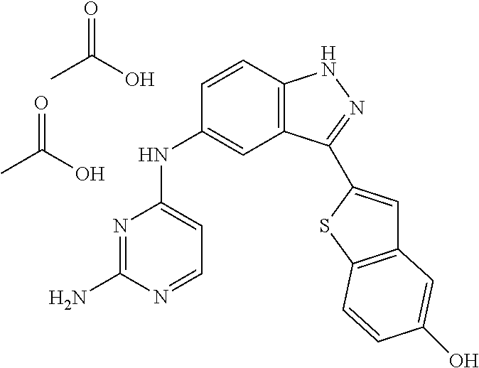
C1=CC2=C(C=C1NC1=CC=NC(N)=N1)C(C1=CC3=C(S1)C=CC(O)=C3)=NN2.O=C(O)C.O=C(O)C
